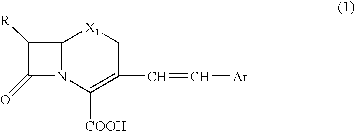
C1([R])C(=O)N2C1[X1]CC(C=C[Ar])=C2[COOH]
